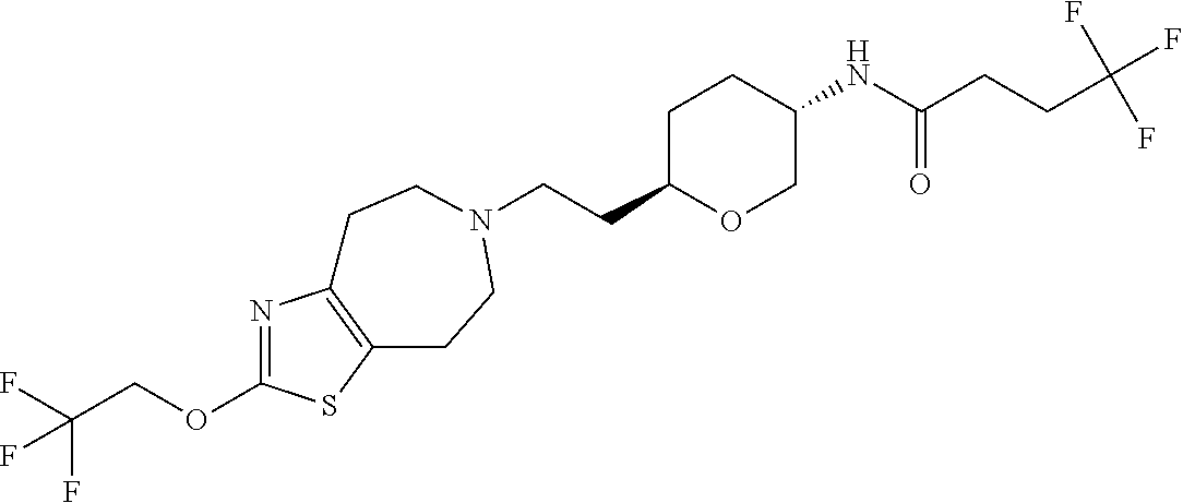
C(CC1OCC(NC(CCC(F)(F)F)=O)CC1)N1CCC2=C(N=C(OCC(F)(F)F)S2)CC1
